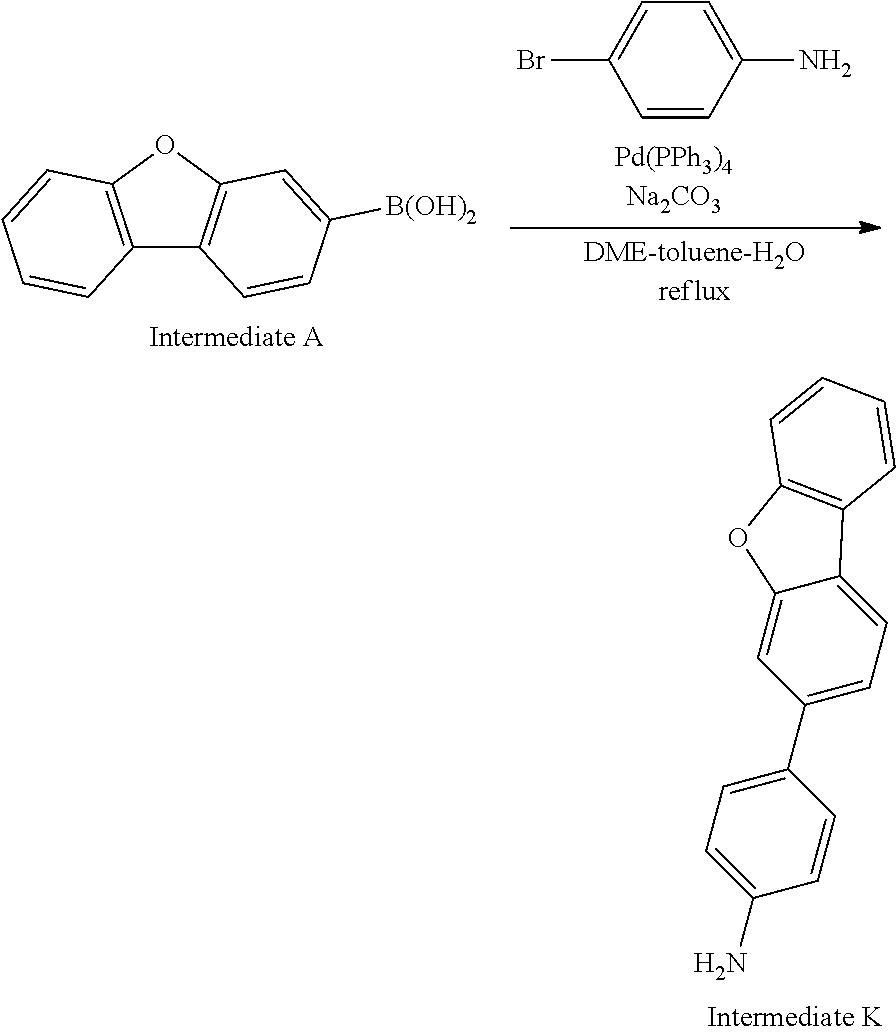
C1(N)=CC=C(C2=CC=C3C(=C2)OC2=C3C=CC=C2)C=C1.C1=CC(N)=CC=C1Br.C12=C(OC3=C1C=CC([B(OH)2])=C3)C=CC=C2
